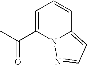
C1=C(C(=O)C)N2C(=CC=N2)C=C1
